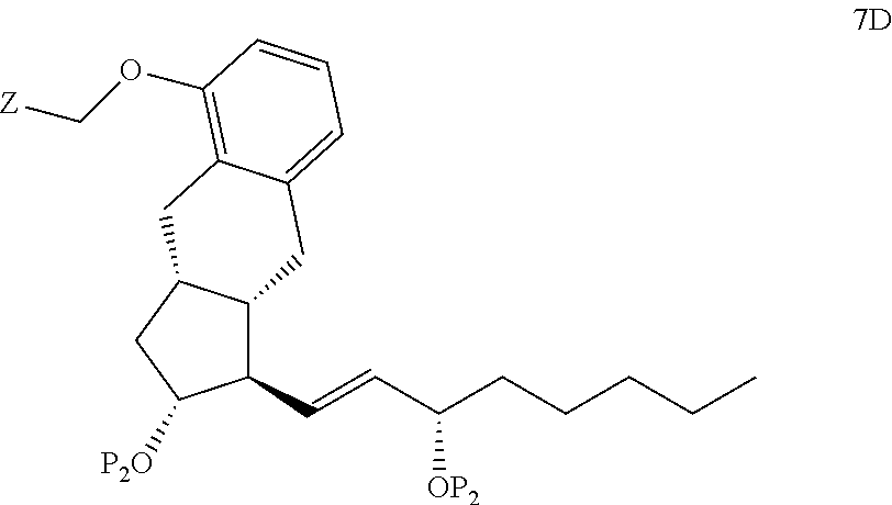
C12C(C=CC(CCCCC)[OP2])C([P2O])CC1CC1=C(OC[Z])C=CC=C1C2
